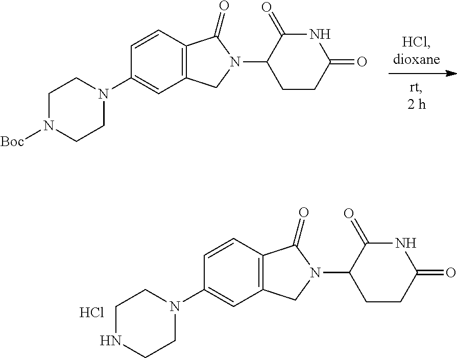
C12=C(C=CC(N3CCN([Boc])CC3)=C1)C(=O)N(C1CCC(=O)NC1=O)C2.C12=C(C=CC(N3CCNCC3)=C1)C(=O)N(C1CCC(=O)NC1=O)C2.Cl
